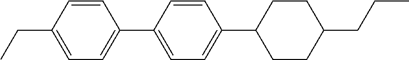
C1(C2=CC=C(C3CCC(CCC)CC3)C=C2)=CC=C(CC)C=C1
